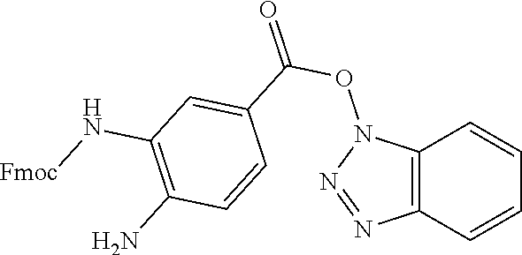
C12=C(C=CC=C1)N=NN2OC(=O)C1=CC(N[Fmoc])=C(N)C=C1
